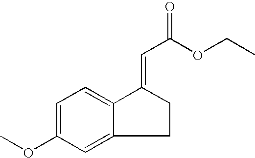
C1=C(OC)C=C2C(=C1)C(=CC(=O)OCC)CC2
